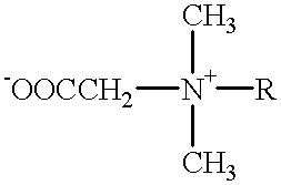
[N+](C)(C)([R])[-OOCCH2]
